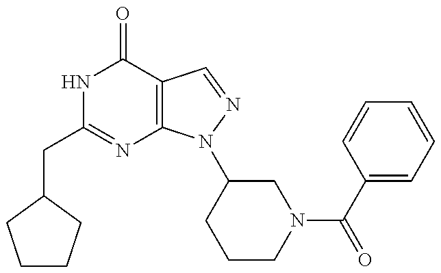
C(C1=NC2=C(C(=O)N1)C=NN2C1CCCN(C(C2=CC=CC=C2)=O)C1)C1CCCC1
